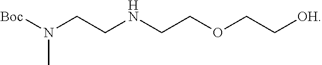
[Boc]N(CCNCCOCC[OH])C
